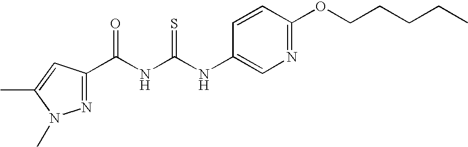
N1=C(C(NC(NC2=CN=C(OCCCCC)C=C2)=S)=O)C=C(C)N1C
